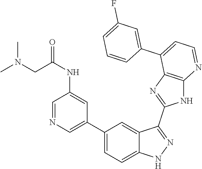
C1(C2=CC=C3C(=C2)C(C2=NC4=C(N2)N=CC=C4C2=CC(F)=CC=C2)=NN3)=CN=CC(NC(=O)CN(C)C)=C1
